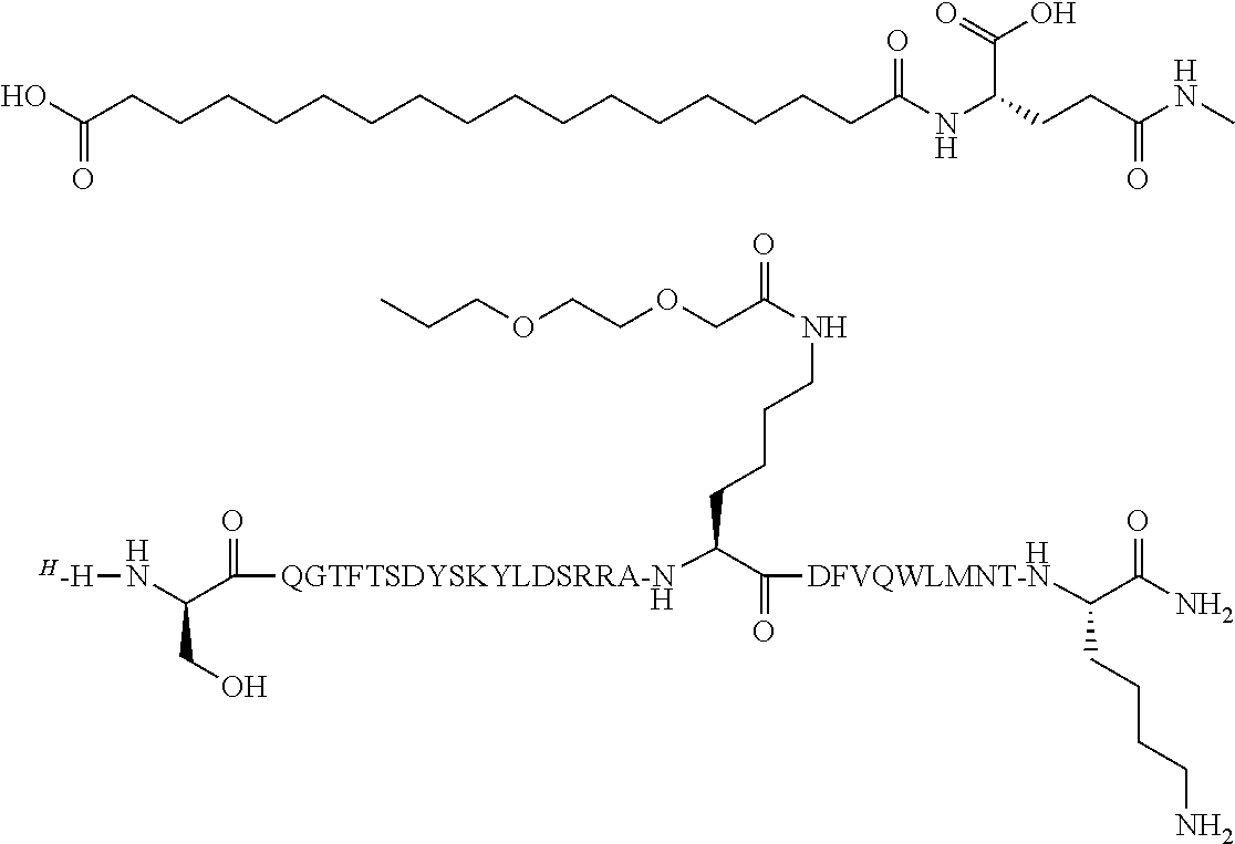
C(CCCC(C(=O)[DFVQWLMNT-N]C(C(N)=O)CCCCN)[QGTFTSDYSKYLDSRRA-N]C(=O)C(N[H-H])CO)NC(COCCOCCC)=O.[H].[H].C(CCCCCCCCCCCCCCCCC(NC(CCC(NC)=O)C(=O)O)=O)(O)=O
